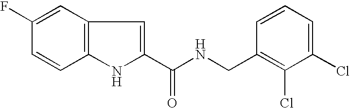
C1=C(F)C=CC2=C1C=C(C(NCC1=C(Cl)C(Cl)=CC=C1)=O)N2
